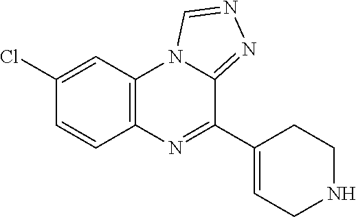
C1(Cl)=CC2=C(N=C(C3=CCNCC3)C3=NN=CN23)C=C1
